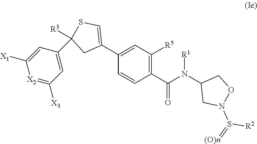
C1(C2=CSC(C3=CC([X3])=[X2]C([X1])=C3)([R3])C2)=CC([R5])=C(C(N(C2CN(S(=[(O)n])[R2])OC2)[R1])=O)C=C1
